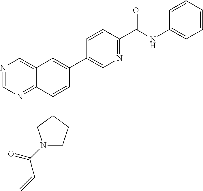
N1=CN=C2C(=C1)C=C(C1=CN=C(C(NC3=CC=CC=C3)=O)C=C1)C=C2C1CN(C(=O)C=C)CC1
